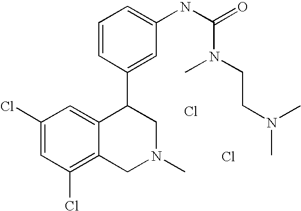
C1(Cl)=C2C(=CC(Cl)=C1)C(C1=CC(NC(N(CCN(C)C)C)=O)=CC=C1)CN(C)C2.Cl.Cl
